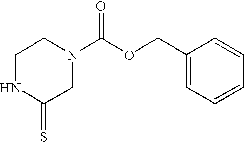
C1(COC(N2CCNC(=S)C2)=O)=CC=CC=C1
